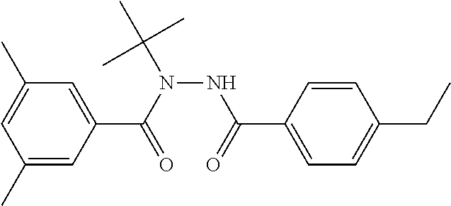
C1=C(C(N(NC(C2=CC=C(CC)C=C2)=O)C(C)(C)C)=O)C=C(C)C=C1C
